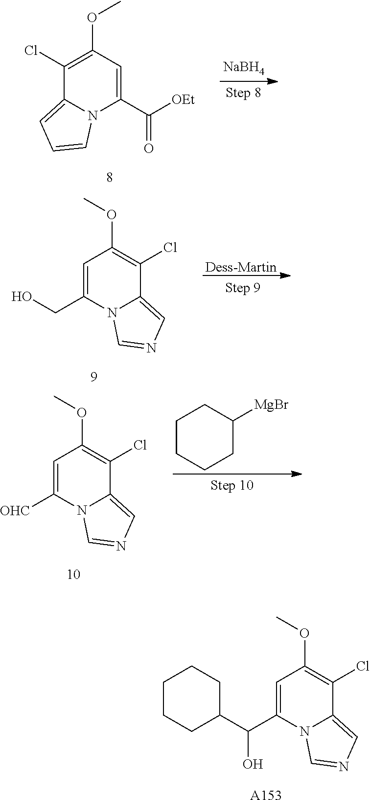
C1=C(C(C2CCCCC2)O)N2C(=CN=C2)C(Cl)=C1OC.[A153].C1(Cl)=C(OC)C=C(C([OEt])=O)N2C1=CC=C2.[NaBH4].[Dess-Martin].C1=C(CO)N2C(=CN=C2)C(Cl)=C1OC.C1=C([OHC])N2C(=CN=C2)C(Cl)=C1OC.C1CCCC([MgBr])C1
